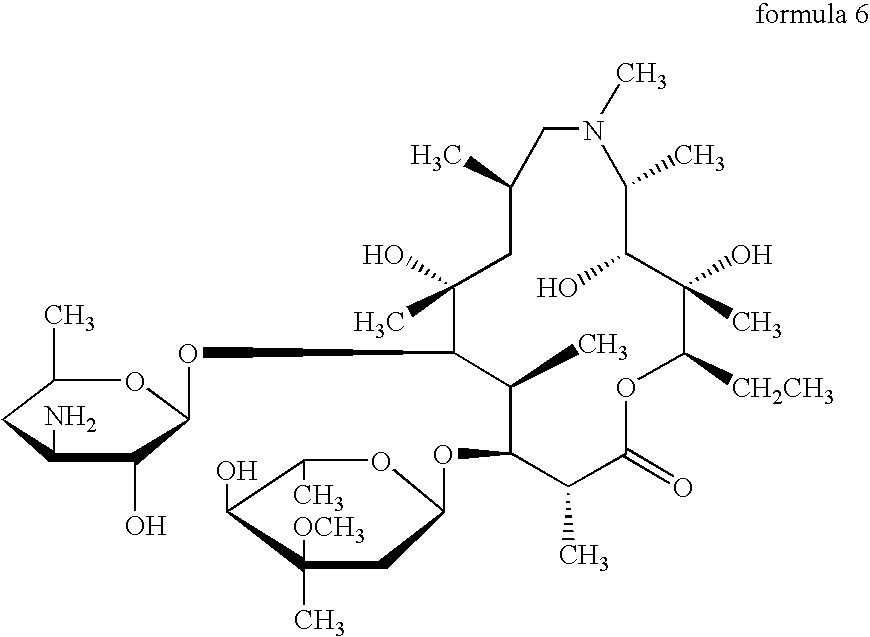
C1(C)C(OC2CC(C)([OCH3])C(O)C(C)O2)C(C)C(=O)OC([CH2CH3])C(O)(C)C(O)C(C)N(C)CC(C)CC(O)(C)C1OC1C(O)C(N)CC(C)O1
